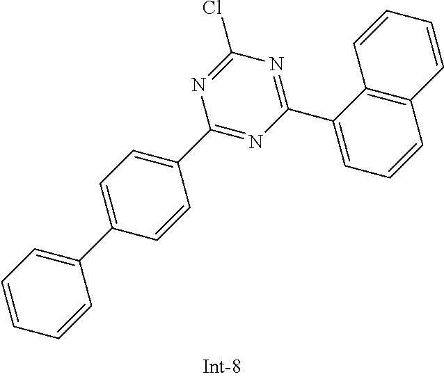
C1(C2=CC=CC3=C2C=CC=C3)=NC(Cl)=NC(C2=CC=C(C3=CC=CC=C3)C=C2)=N1
